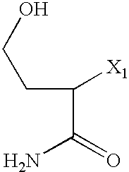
C(C(=O)N)(CCO)[X1]
